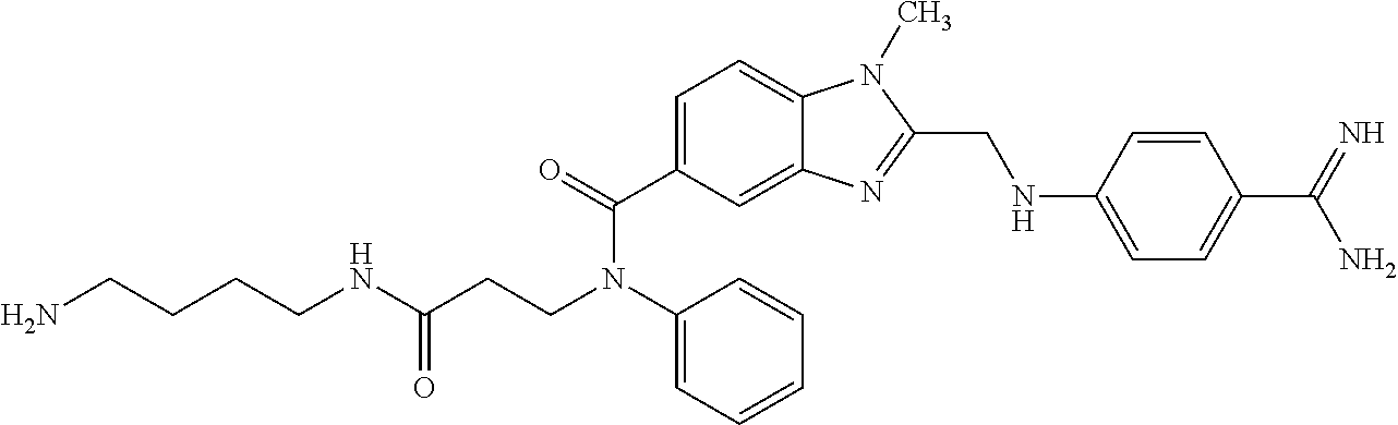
N(C(CCN(C1=CC=CC=C1)C(=O)C1=CC=C2C(=C1)N=C(CNC1=CC=C(C(=N)N)C=C1)N2C)=O)CCCCN
